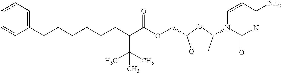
C1=CC=CC(CCCCCCC(C(OCC2OCC(N3C(=O)N=C(N)C=C3)O2)=O)C(C)(C)C)=C1
